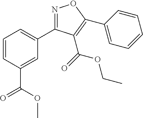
N1=C(C2=CC=CC(C(=O)OC)=C2)C(C(OCC)=O)=C(C2=CC=CC=C2)O1
